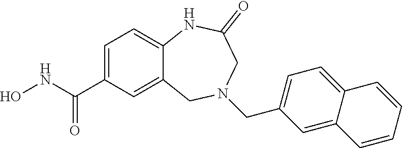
C1=C(C(NO)=O)C=C2C(=C1)NC(=O)CN(CC1=CC=C3C(=C1)C=CC=C3)C2
